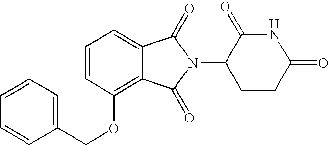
C1=CC(OCC2=CC=CC=C2)=C2C(=C1)C(=O)N(C1CCC(=O)NC1=O)C2=O
